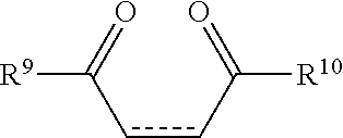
c(cC(=O)[R10])C(=O)[R9]
